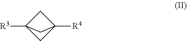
C1C2([R3])CC1([R4])C2
